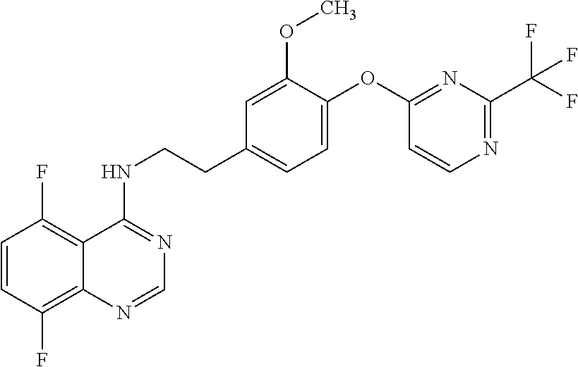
C1=CC(F)=C2C(=C1F)C(NCCC1=CC=C(OC3=NC(C(F)(F)F)=NC=C3)C(OC)=C1)=NC=N2
